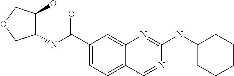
C1(NC(C2=CC=C3C(=C2)N=C(NC2CCCCC2)N=C3)=O)C(O)COC1
